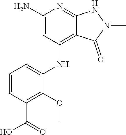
NC1=CC(NC2=CC=CC(C(O)=O)=C2OC)=C2C(=N1)NN(C)C2=O
